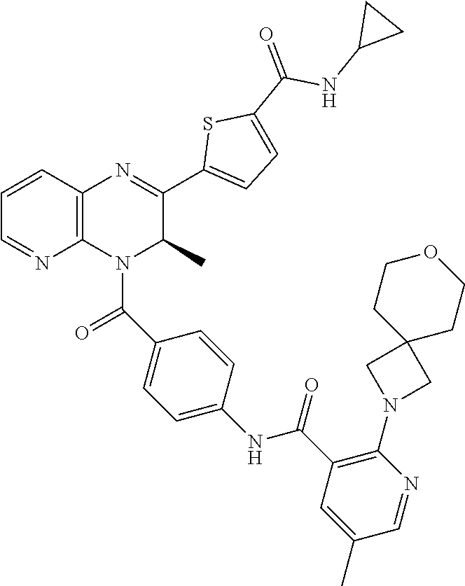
C12(CN(C3=C(C(NC4=CC=C(C(=O)N5C6=C(C=CC=N6)N=C(C6=CC=C(C(=O)NC7CC7)S6)C5C)C=C4)=O)C=C(C)C=N3)C1)CCOCC2
